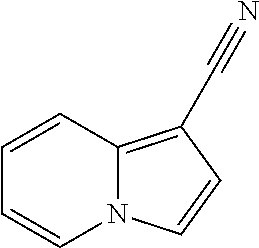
N12C(=C(C#N)C=C1)C=CC=C2
